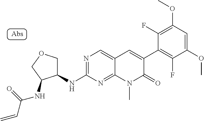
C1(NC2=NC=C3C(=N2)N(C)C(=O)C(C2=C(F)C(OC)=CC(OC)=C2F)=C3)COCC1NC(=O)C=C
